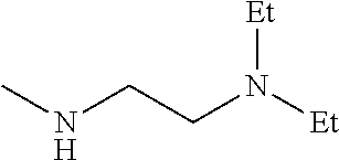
CNCCN([Et])[Et]
